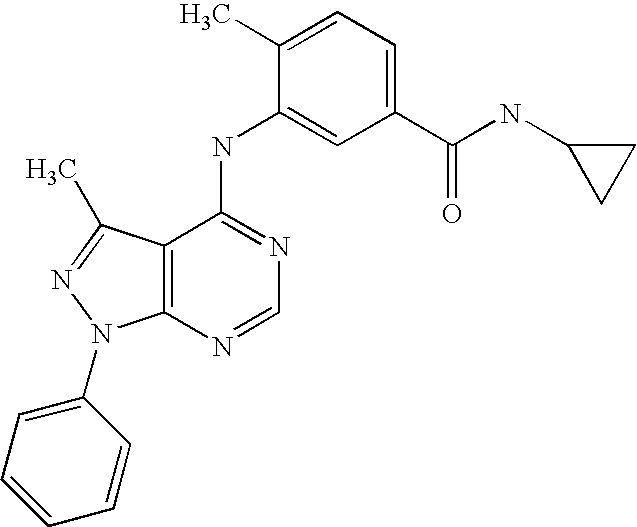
C12=C(C(NC3=CC(C(NC4CC4)=O)=CC=C3C)=NC=N1)C(C)=NN2C1=CC=CC=C1
